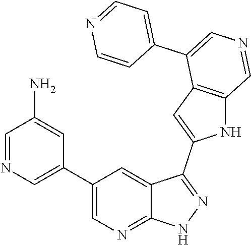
C1(C2=CN=CC(N)=C2)=CN=C2C(=C1)C(C1=CC3=C(N1)C=NC=C3C1=CC=NC=C1)=NN2
